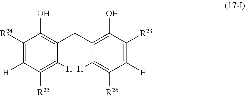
C1([R24])=C([H])C([R25])=C([H])C(CC2=C(O)C([R23])=C([H])C([R26])=C2[H])=C1O
